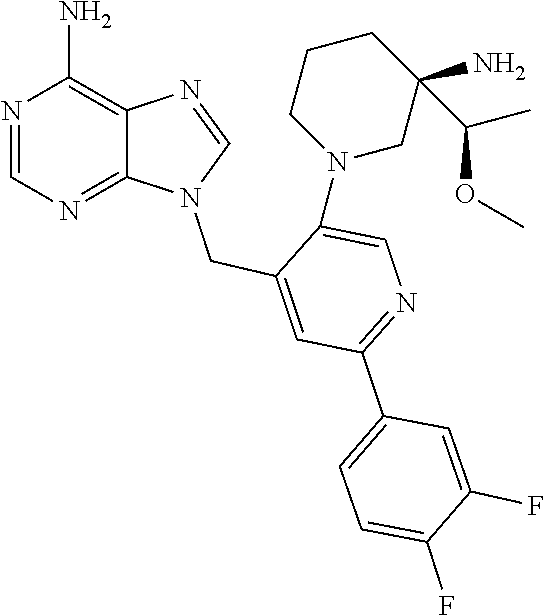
N1(CC2=CC(C3=CC=C(F)C(F)=C3)=NC=C2N2CCCC(N)(C(C)OC)C2)C=NC2=C(N)N=CN=C12
